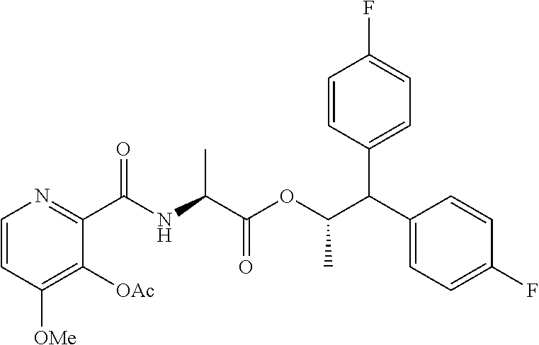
C1=CC([OMe])=C([OAc])C(C(NC(C(OC(C(C2=CC=C(F)C=C2)C2=CC=C(F)C=C2)C)=O)C)=O)=N1
